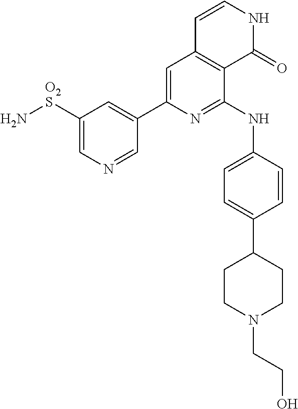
C1([O2S]N)=CN=CC(C2=CC3=C(C(NC4=CC=C(C5CCN(CCO)CC5)C=C4)=N2)C(=O)NC=C3)=C1
